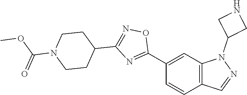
C1(C2=NC(C3CCN(C(OC)=O)CC3)=NO2)=CC2=C(C=C1)C=NN2C1CNC1
